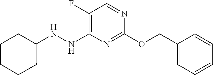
C1(OCC2=CC=CC=C2)=NC(NNC2CCCCC2)=C(F)C=N1
